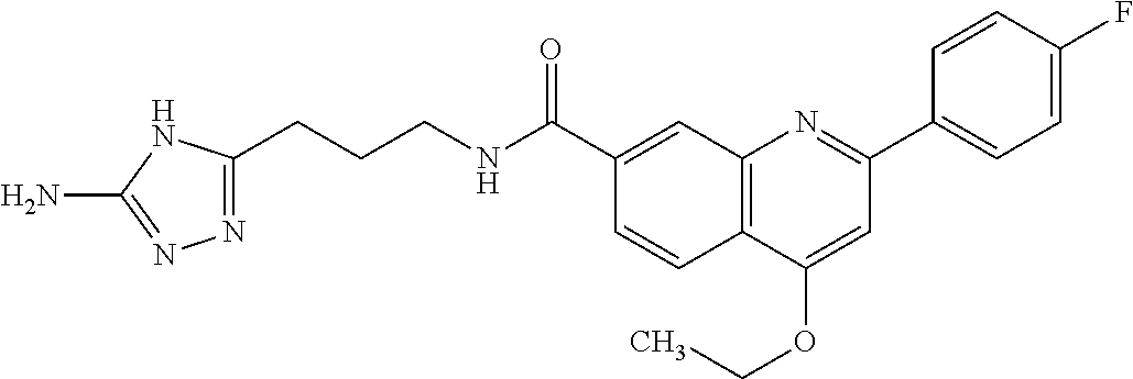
C1(C(NCCCC2=NN=C(N)N2)=O)=CC2=C(C=C1)C(OCC)=CC(C1=CC=C(F)C=C1)=N2
